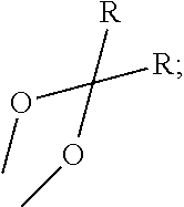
O(C([R])([R])OC)C
